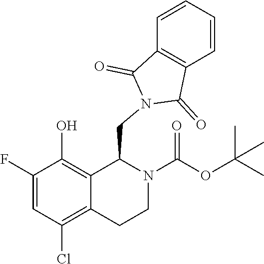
OC1=C2C(=C(Cl)C=C1F)CCN(C(OC(C)(C)C)=O)C2CN1C(=O)C2=C(C1=O)C=CC=C2
